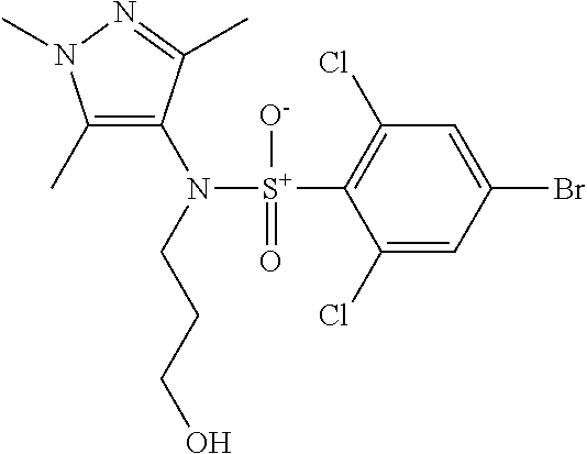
C1(C)=C(N([S+](C2=C(Cl)C=C(Br)C=C2Cl)([O-])=O)CCCO)C(C)=NN1C
